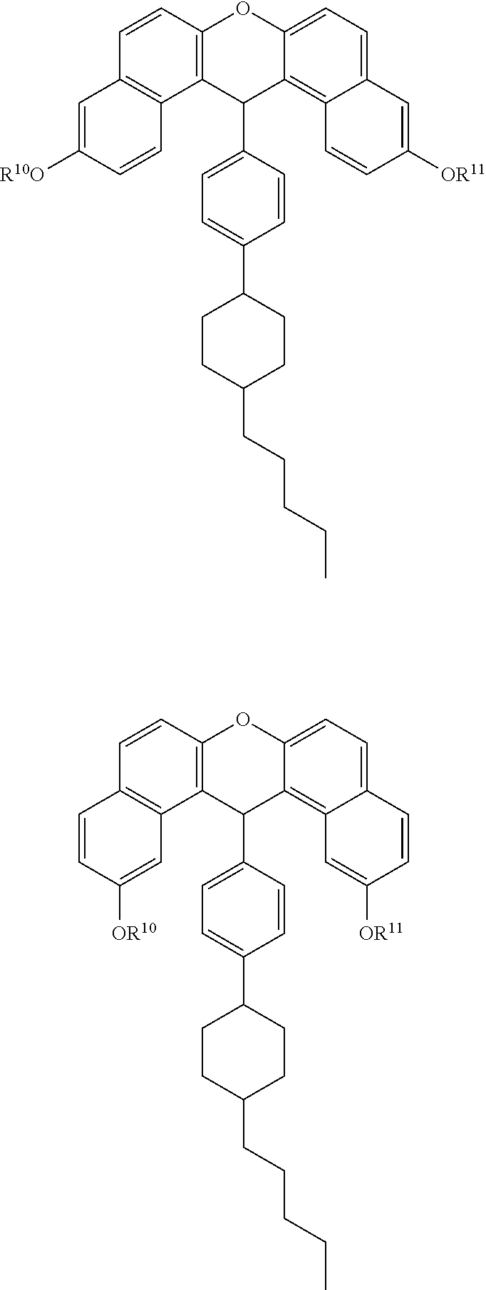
C12=C(C=CC3=C1C=C([OR10])C=C3)OC1=CC=C3C(=C1C2C1=CC=C(C2CCC(CCCCC)CC2)C=C1)C=C([OR11])C=C3.C12=C(C=CC3=C1C=CC([R10O])=C3)OC1=CC=C3C(=C1C2C1=CC=C(C2CCC(CCCCC)CC2)C=C1)C=CC([OR11])=C3
